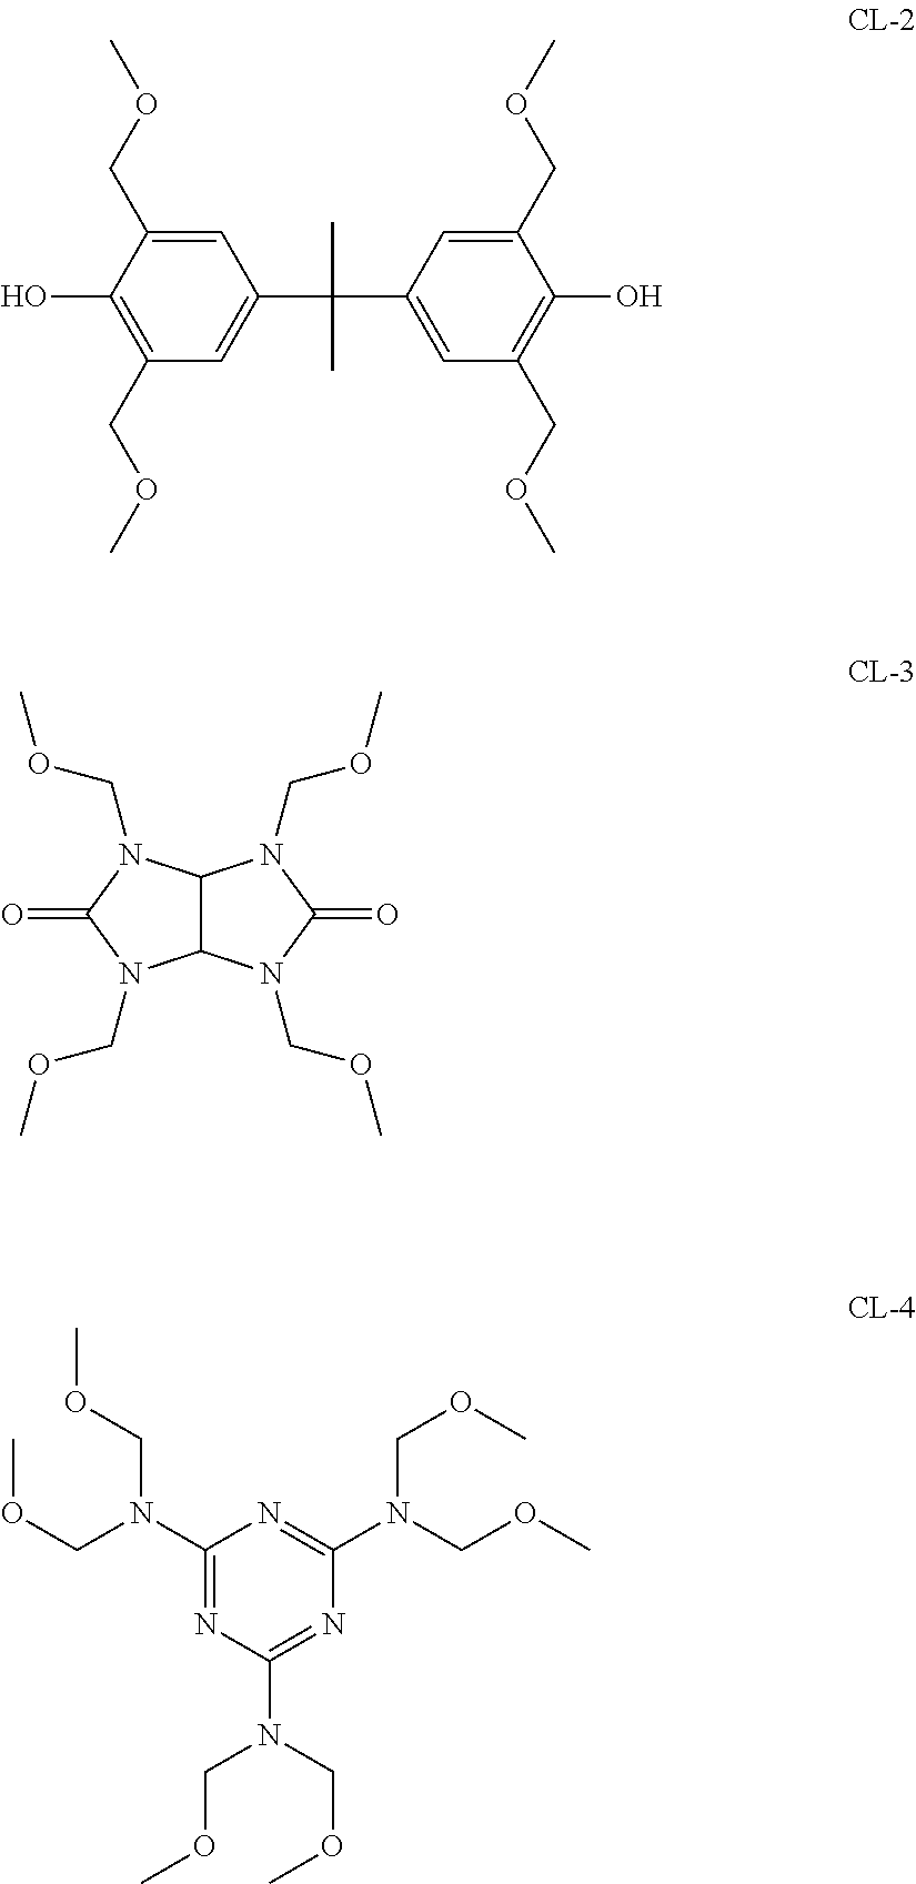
C1(C(C2=CC(COC)=C(O)C(COC)=C2)(C)C)=CC(COC)=C(O)C(COC)=C1.C12C(N(COC)C(=O)N1COC)N(COC)C(=O)N2COC.C1(N(COC)COC)=NC(N(COC)COC)=NC(N(COC)COC)=N1
